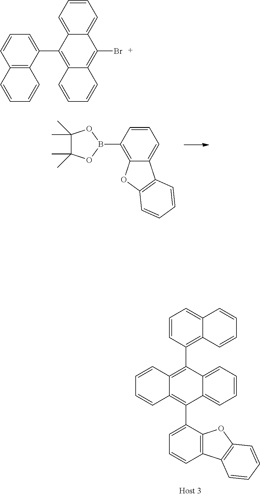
C1=CC=C2C(=C1B1OC(C)(C)C(C)(C)O1)OC1=C2C=CC=C1.C1=CC2=C(C3=C4C(=CC=C3)C=CC=C4)C3=CC=CC=C3C(C3=CC=CC4=C3OC3=C4C=CC=C3)=C2C=C1.C12=CC=CC=C1C(Br)=C1C(=C2C2=CC=CC3=C2C=CC=C3)C=CC=C1
